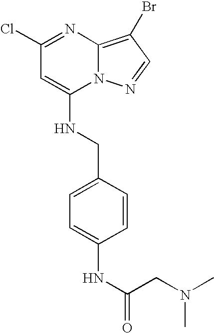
C1(Cl)=NC2=C(Br)C=NN2C(NCC2=CC=C(NC(CN(C)C)=O)C=C2)=C1
